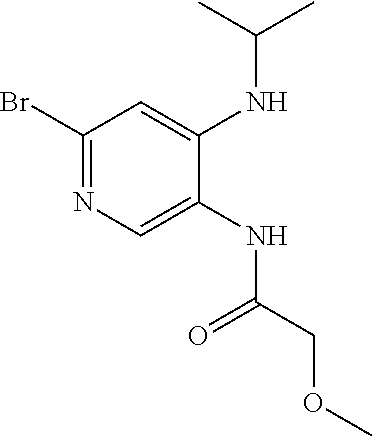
C1(Br)=NC=C(NC(COC)=O)C(NC(C)C)=C1
